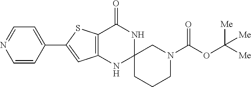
C12=C(C=C(C3=CC=NC=C3)S1)NC1(NC2=O)CCCN(C(OC([Me])([Me])[Me])=O)C1
